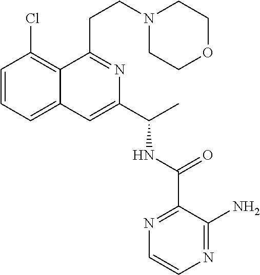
C1=CC=C2C(=C1Cl)C(CCN1CCOCC1)=NC(C(NC(C1=NC=CN=C1N)=O)C)=C2
